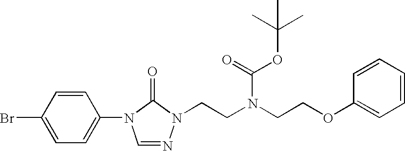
C1=NN(CCN(CCOC2=CC=CC=C2)C(OC(C)(C)C)=O)C(=O)N1C1=CC=C(Br)C=C1
